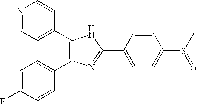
N1=CC=C(C2=C(C3=CC=C(F)C=C3)N=C(C3=CC=C(S(C)=O)C=C3)N2)C=C1
